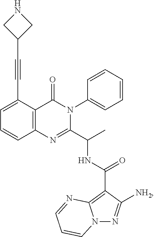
C1=C(C#CC2CNC2)C2=C(C=C1)N=C(C(C)NC(=O)C1=C3N(N=C1[NH2])C=CC=N3)N(C1=CC=CC=C1)C2=O
